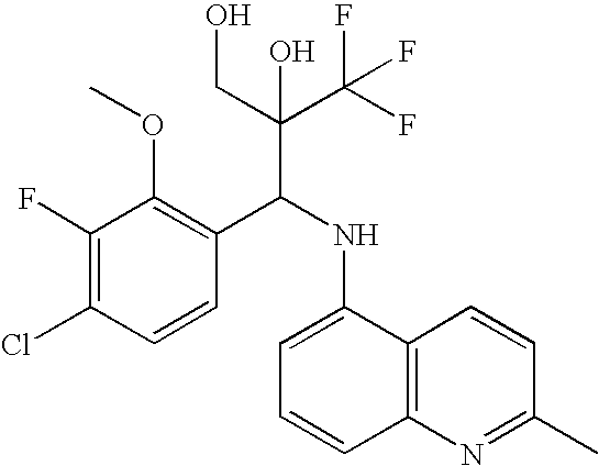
C1(F)=C(Cl)C=CC(C(NC2=CC=CC3=C2C=CC(C)=N3)C(C(F)(F)F)(CO)O)=C1OC
